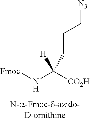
[Fmoc]NC([CO2H])(CCC[N3])[H]
